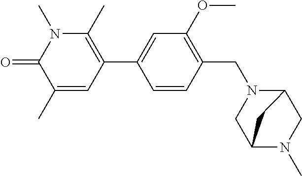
C1=CC(CN2CC3N(C)CC2C3)=C(OC)C=C1C1=C(C)N(C)C(=O)C(C)=C1
